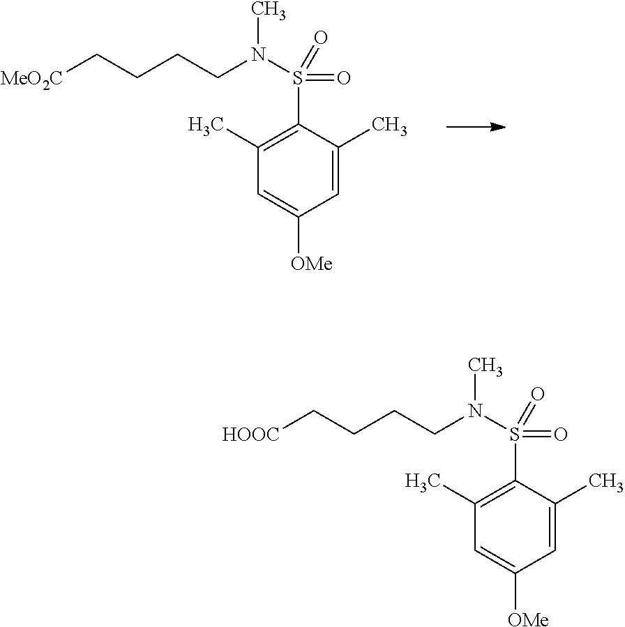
C1(C)=C(S(N(CCCC[HOOC])C)(=O)=O)C(C)=CC([OMe])=C1.C1(C)=C(S(N(CCCC[MeO2C])C)(=O)=O)C(C)=CC([OMe])=C1
